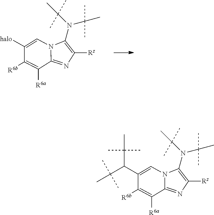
C12=NC([Rz])=C(N(C(C)(C)C)C(C)(C)C)N1C=C([halo])C([R6b])=C2[R6a].C12=NC([Rz])=C(N(C(C)(C)C)C(C)(C)C)N1C=C(C(C(C)(C)C)C(C)(C)C)C([R6b])=C2[R6a]
